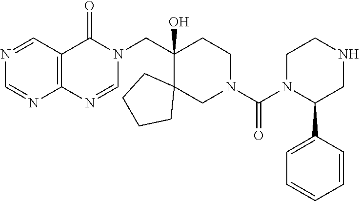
C(C1(O)C2(CN(C(N3C(C4=CC=CC=C4)CNCC3)=O)CC1)CCCC2)N1C(=O)C2=C(N=C1)N=CN=C2
